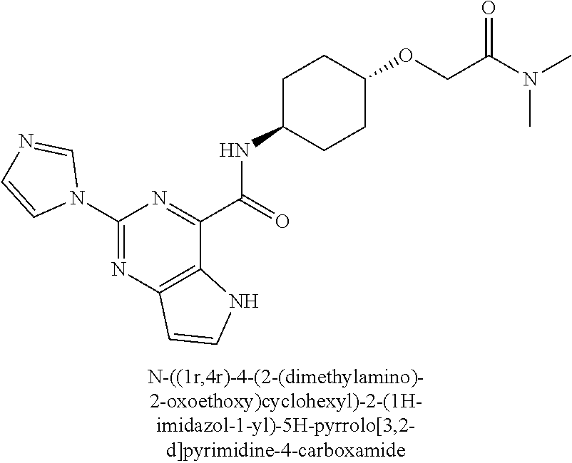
C1(N2C=NC=C2)=NC2=C(C(C(=O)NC3CCC(OCC(N(C)C)=O)CC3)=N1)NC=C2
